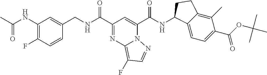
C(=O)(C1=CC(C(=O)NCC2=CC(NC(C)=O)=C(F)C=C2)=NC2=C(F)C=NN21)NC1C2=CC=C(C(OC(C)(C)C)=O)C(C)=C2CC1
